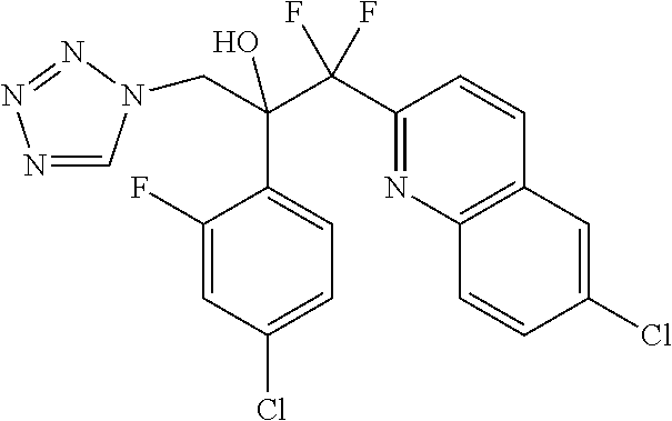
N1=CN(CC(C2=CC=C(Cl)C=C2F)(C(F)(F)C2=NC3=C(C=C2)C=C(Cl)C=C3)O)N=N1
